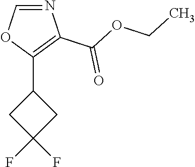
N1=COC(C2CC(F)(F)C2)=C1C(OCC)=O
